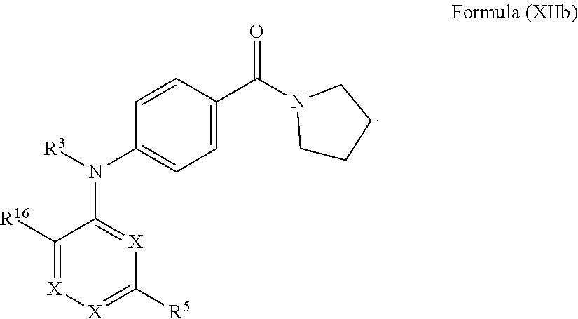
C1([R16])=[X][X]=C([R5])[X]=C1N(C1=CC=C(C(N2CCCC2)=O)C=C1)[R3]
